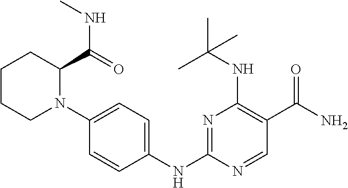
N1=C(NC2=CC=C(N3C(C(=O)NC)CCCC3)C=C2)N=CC(C(N)=O)=C1NC(C)(C)C
